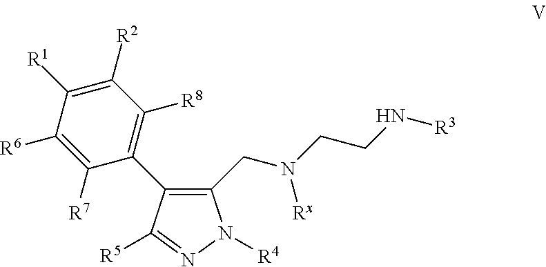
C1(CN(CCN[R3])[Rx])=C(C2=C([R8])C([R2])=C([R1])C([R6])=C2[R7])C([R5])=NN1[R4]
